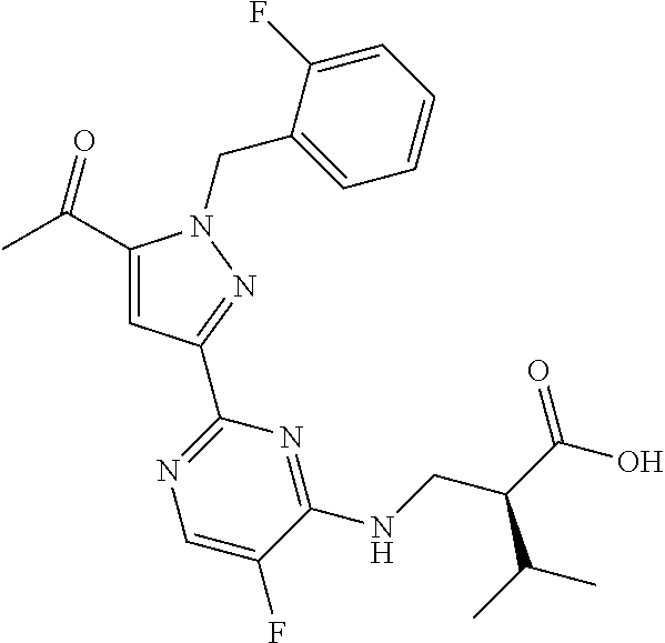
C1(C(C)=O)=CC(C2=NC=C(F)C(NCC(C(=O)O)C(C)C)=N2)=NN1CC1=CC=CC=C1F
